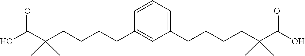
C(O)(C(CCCCC1=CC(CCCCC(C(O)=O)(C)C)=CC=C1)(C)C)=O
